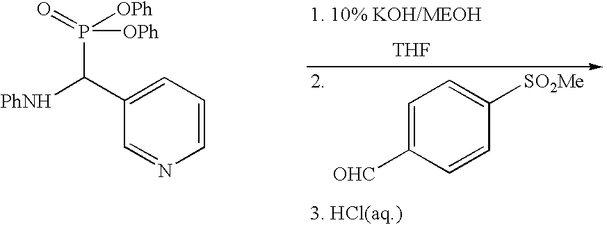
C1=C([OHC])C=CC([SO2Me])=C1.[THF].P(C(C1=CC=CN=C1)[PhNH])(=O)([OPh])[OPh]
